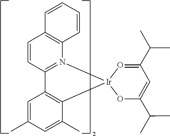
C12=C(C(C)=CC(C)=C1)[Ir]1(N3=C2C=CC2=C3C=CC=C2)OC(C(C)C)=CC(C(C)C)=O1
